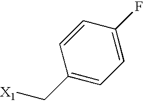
C1(C[X1])=CC=C(F)C=C1
